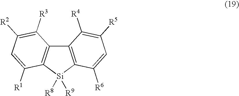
C12=C([Si]([R8])([R9])C3=C1C([R3])=C([R2])C=C3[R1])C([R6])=CC([R5])=C2[R4]
